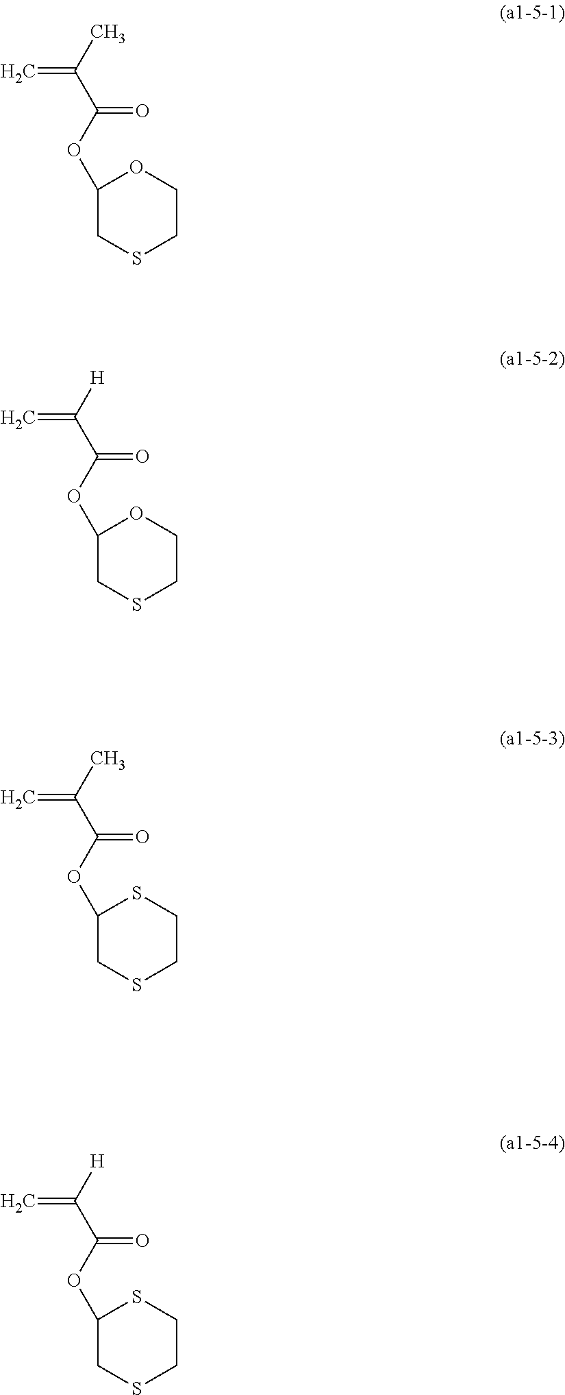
C=C(C(OC1CSCCO1)=O)C.C=C(C(OC1CSCCO1)=O)[H].C=C(C(OC1CSCCS1)=O)C.C=C(C(OC1CSCCS1)=O)[H]
